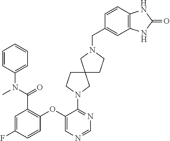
C1(OC2=C(C(N(C3=CC=CC=C3)C)=O)C=C(F)C=C2)=CN=CN=C1N1CCC2(C1)CCN(CC1=CC3=C(C=C1)NC(=O)N3)C2
